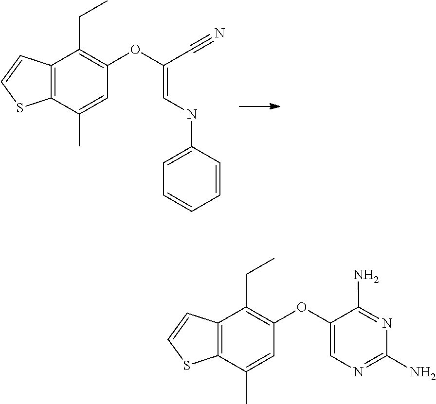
C12=C(C=CS1)C(CC)=C(OC(C#N)=CNC1=CC=CC=C1)C=C2C.C12=C(C=CS1)C(CC)=C(OC1=CN=C(N)N=C1N)C=C2C
